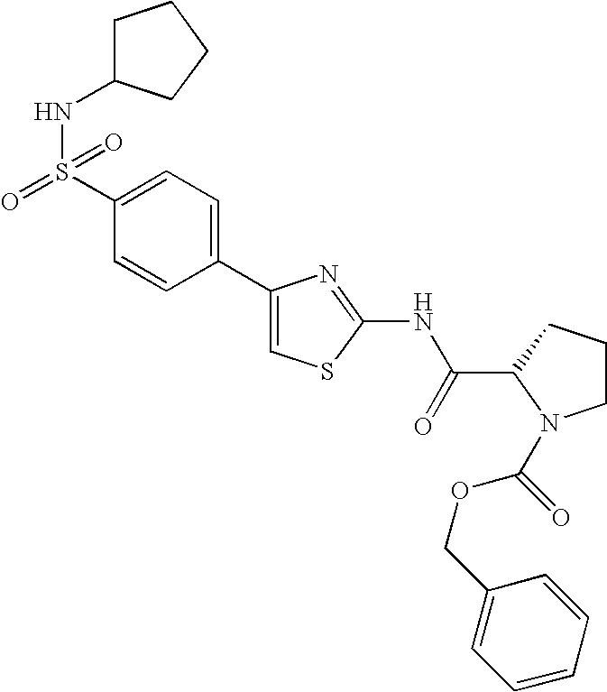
C1(C2=CC=C(S(=O)(NC3CCCC3)=O)C=C2)=CSC(NC(C2N(C(OCC3=CC=CC=C3)=O)CCC2)=O)=N1
